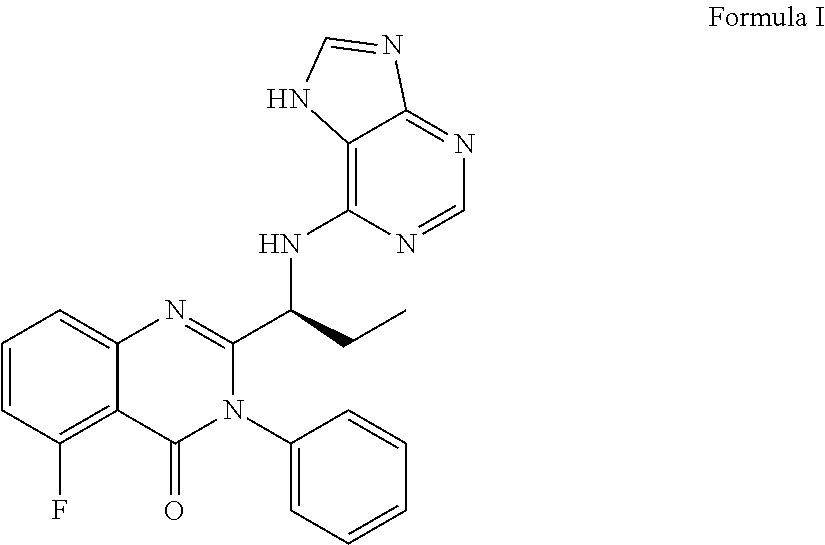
C1=CC(F)=C2C(=C1)N=C(C(CC)NC1=C3C(=NC=N1)N=CN3)N(C1=CC=CC=C1)C2=O
